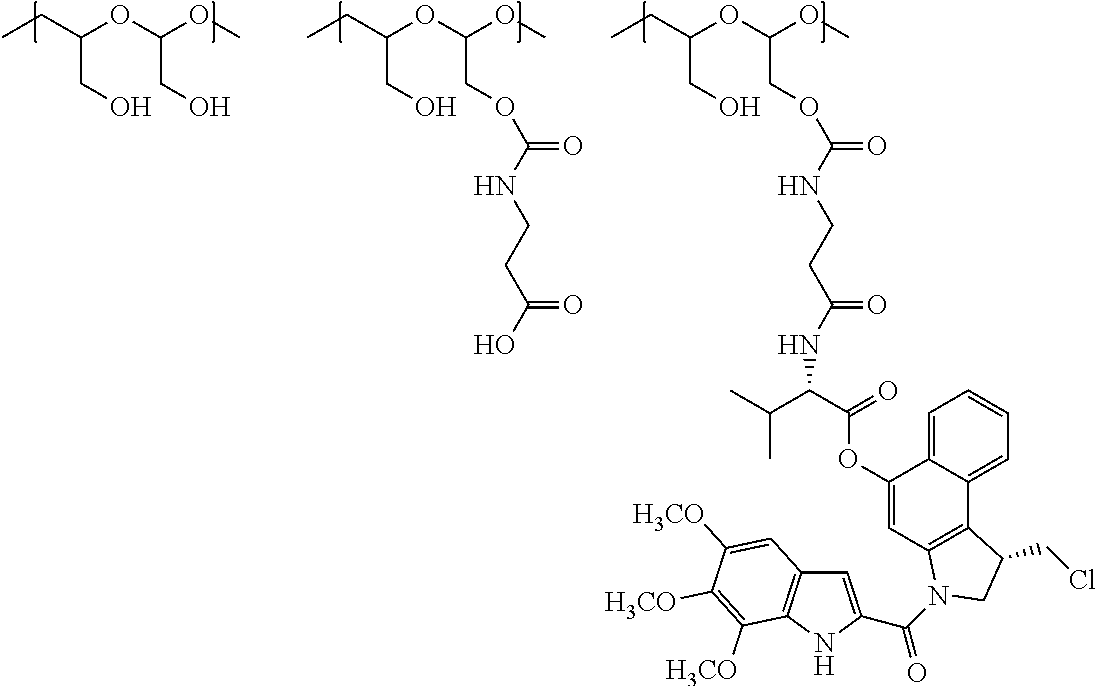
CCC(OC(OC)CO)CO.CCC(OC(OC)COC(NCCC(O)=O)=O)CO.CCC(OC(OC)COC(NCCC(=O)NC(C(OC1=CC2=C(C3=CC=CC=C13)C(CCl)CN2C(=O)C1=CC2=C(N1)C([H3CO])=C([H3CO])C([H3CO])=C2)=O)C(C)C)=O)CO
